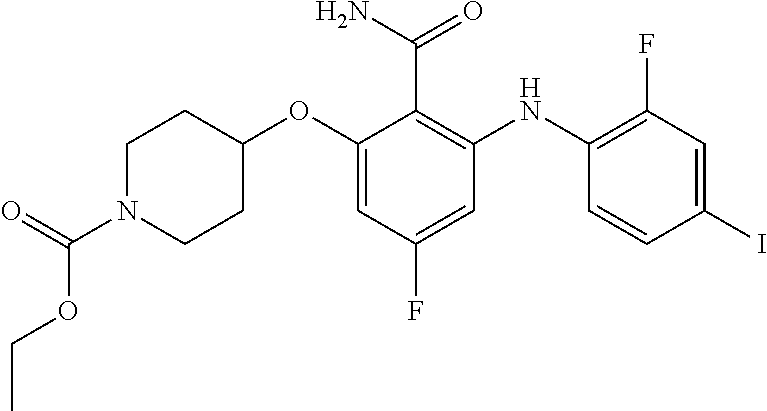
C1(OC2=CC(F)=CC(NC3=C(F)C=C(I)C=C3)=C2C(N)=O)CCN(C(=O)OCC)CC1
